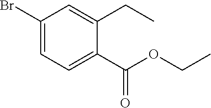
C1(Br)=CC=C(C(OCC)=O)C(CC)=C1
